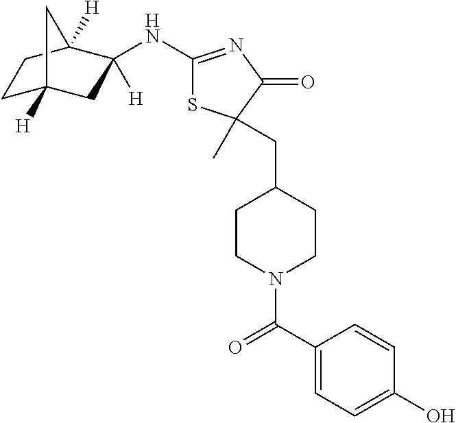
C1C2([H])CC(NC3=NC(=O)C(C)(CC4CCN(C(=O)C5=CC=C(O)C=C5)CC4)S3)([H])C([H])(C1)C2
